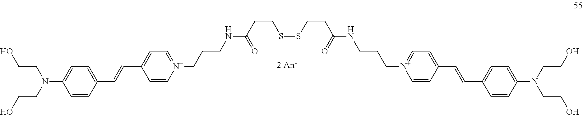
C1=CC(C=CC2=CC=[N+](CCCNC(CCSSCCC(NCCC[N+]3=CC=C(C=CC4=CC=C(N(CCO)CCO)C=C4)C=C3)=O)=O)C=C2)=CC=C1N(CCO)CCO
